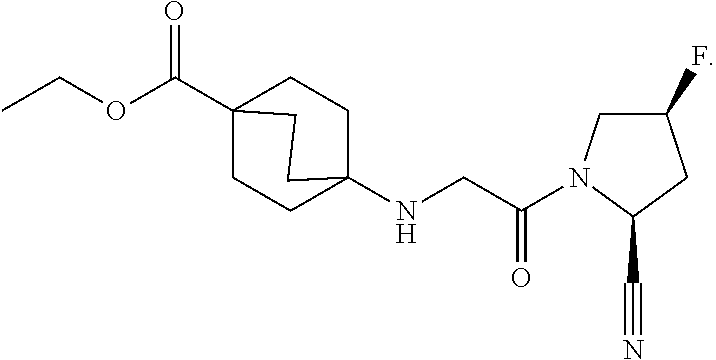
C1CC2(NCC(=O)N3CC(F)CC3C#N)CCC1(C(OCC)=O)CC2
